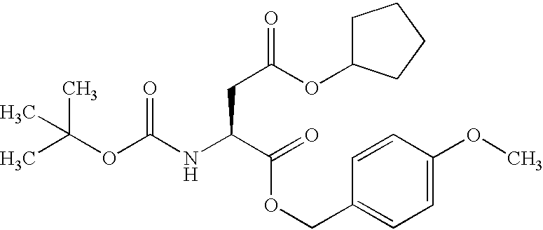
C(OC(NC(C(OCC1=CC=C(OC)C=C1)=O)CC(OC1CCCC1)=O)=O)(C)(C)C
